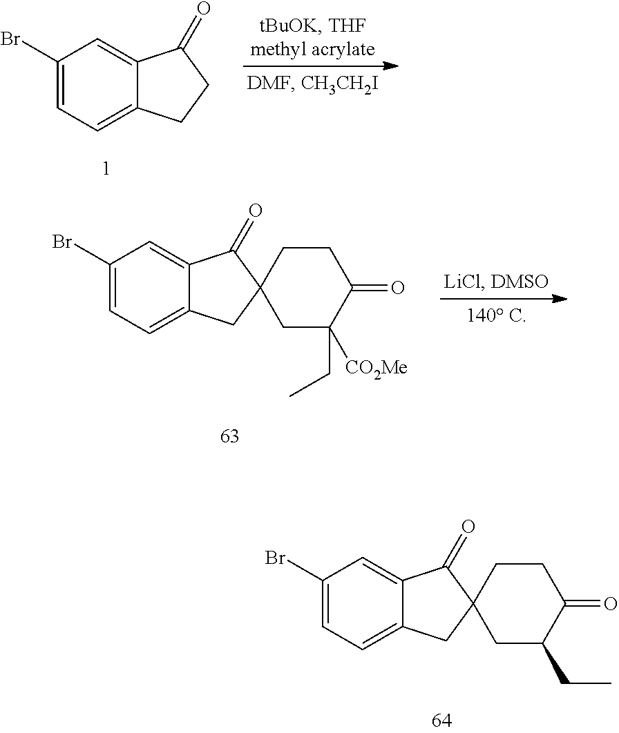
C1(Br)=CC=C2C(=C1)C(=O)CC2.C1(Br)=CC=C2C(=C1)C(=O)C1(C2)CC([CO2Me])(CC)C(=O)CC1.C1(Br)=CC=C2C(=C1)C(=O)C1(C2)CC(CC)C(=O)CC1
